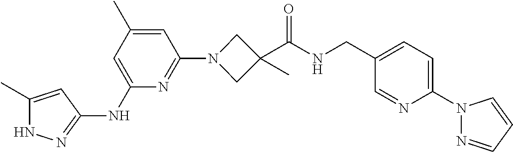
N1C(C)=CC(NC2=CC(C)=CC(N3CC(C(NCC4=CC=C(N5N=CC=C5)N=C4)=O)(C)C3)=N2)=N1
